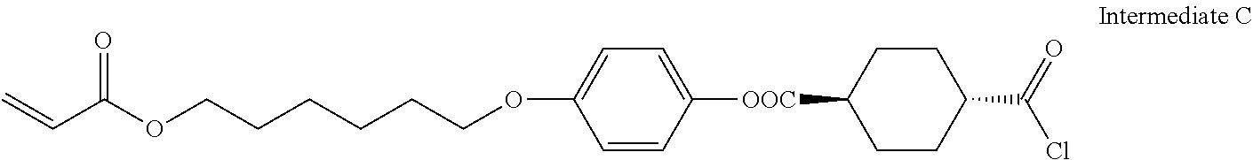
C1=CC([OOC]C2CCC(C(Cl)=O)CC2)=CC=C1OCCCCCCOC(C=C)=O
